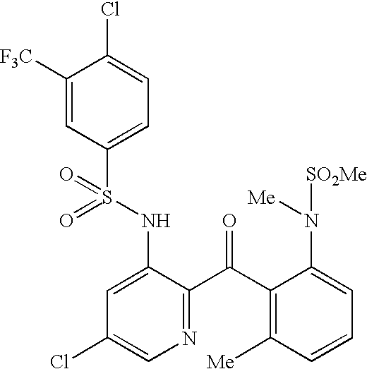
C1([F3C])=CC(S(NC2=CC(Cl)=CN=C2C(C2=C([Me])C=CC=C2N([Me])[SO2Me])=O)(=O)=O)=CC=C1Cl
